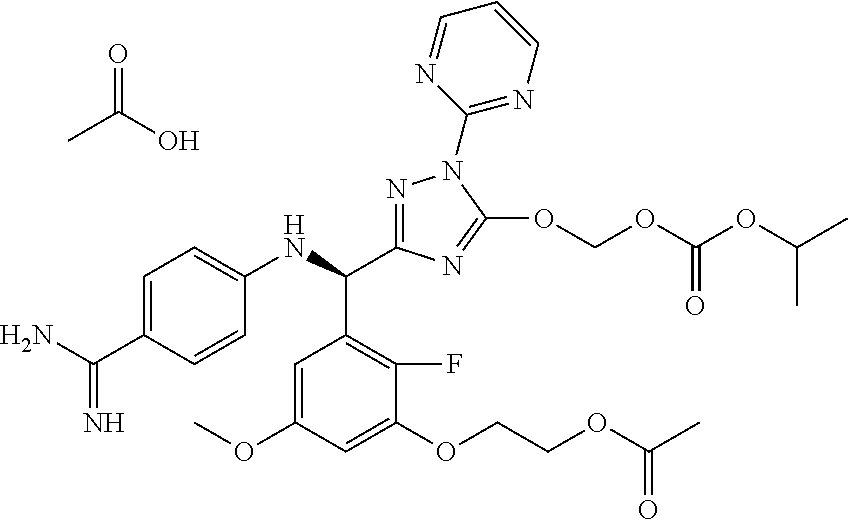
C1=C(C(N)=N)C=CC(NC(C2=C(F)C(OCCOC(C)=O)=CC(OC)=C2)C2=NN(C3=NC=CC=N3)C(OCOC(OC(C)C)=O)=N2)=C1.CC(O)=O
